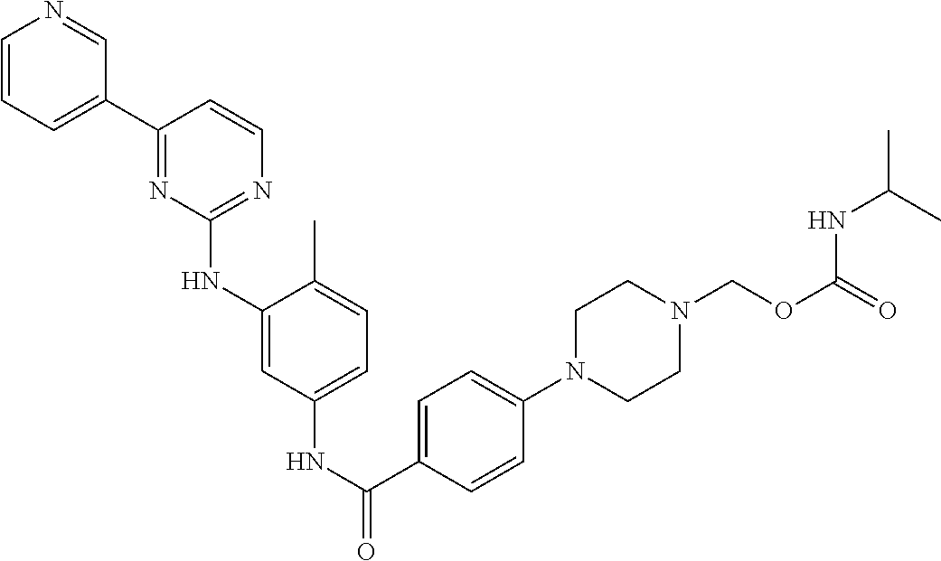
C1=CC=C(C2=NC(NC3=CC(NC(=O)C4=CC=C(N5CCN(COC(=O)NC(C)C)CC5)C=C4)=CC=C3C)=NC=C2)C=N1
